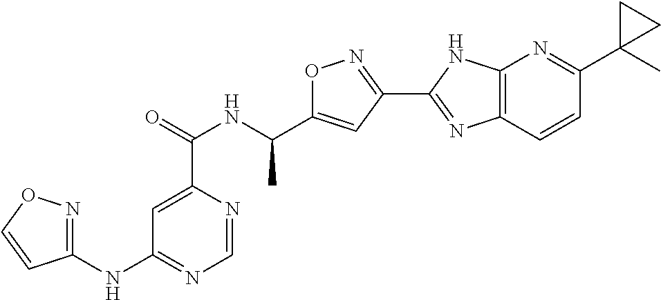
C1=NC(C(=O)NC(C2=CC(C3=NC4=C(N3)N=C(C3(C)CC3)C=C4)=NO2)C)=CC(NC2=NOC=C2)=N1
